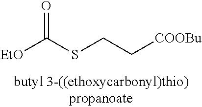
[EtO]C(SCC[COOBu])=O
